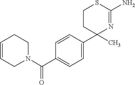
C1=CCN(C(C2=CC=C(C3(C)N=C(N)SCC3)C=C2)=O)CC1
